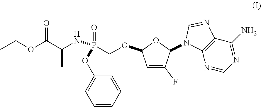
C1=C(F)C(N2C3=C(C(N)=NC=N3)N=C2)OC1OCP(=O)(OC1=CC=CC=C1)NC(C)C(OCC)=O
